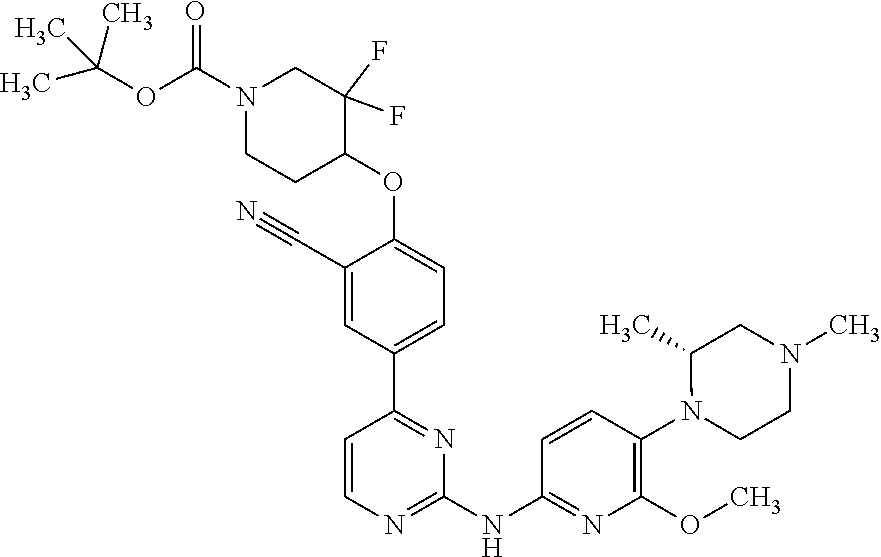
N(C1=NC(OC)=C(N2CCN(C)CC2C)C=C1)C1=NC=CC(C2=CC=C(OC3CCN(C(=O)OC(C)(C)C)CC3(F)F)C(C#N)=C2)=N1
